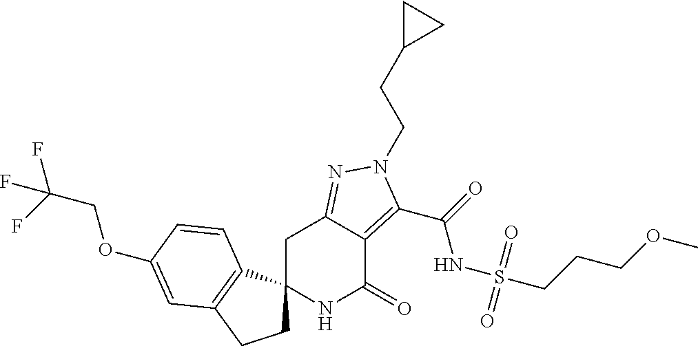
C1C2(C3=C(C1)C=C(OCC(F)(F)F)C=C3)NC(=O)C1=C(C(=O)NS(CCCOC)(=O)=O)N(CCC3CC3)N=C1C2
